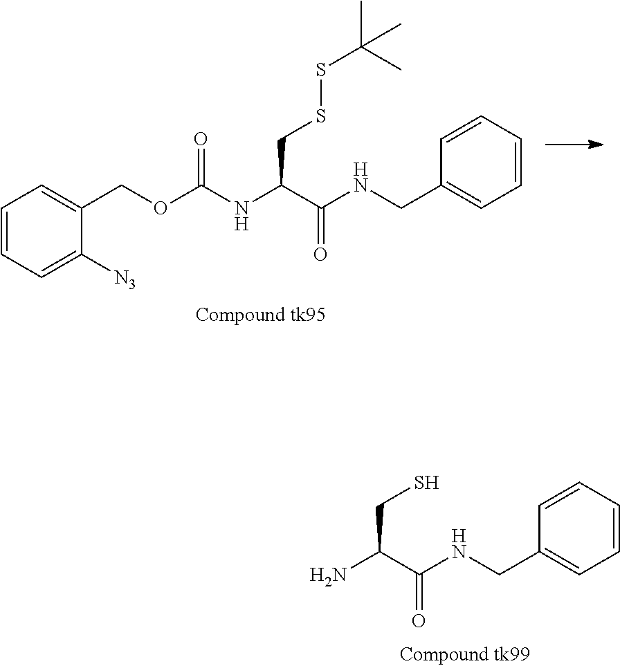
NC(C(NCC1=CC=CC=C1)=O)CS.O(C(NC(C(NCC1=CC=CC=C1)=O)CSSC(C)(C)C)=O)CC1=CC=CC=C1[N3]
